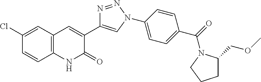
C12=C(C=C(Cl)C=C1)C=C(C1=CN(C3=CC=C(C(=O)N4CCCC4COC)C=C3)N=N1)C(=O)N2
